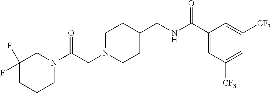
N1(C(CN2CCC(CNC(C3=CC([CF3])=CC([CF3])=C3)=O)CC2)=O)CC(F)(F)CCC1
